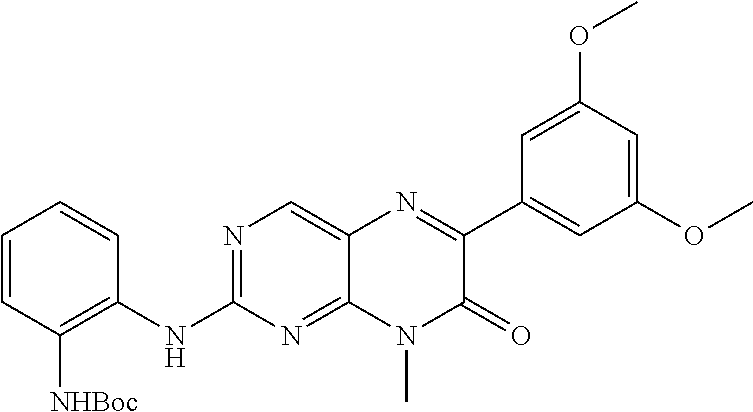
C1(NC2=C([NHBoc])C=CC=C2)=NC=C2C(=N1)N(C)C(=O)C(C1=CC(OC)=CC(OC)=C1)=N2
